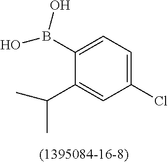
C1=C(C(C)C)C(B(O)O)=CC=C1Cl
